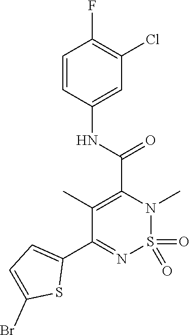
C1(C)=C(C(NC2=CC(Cl)=C(F)C=C2)=O)N(C)S(=O)(=O)N=C1C1=CC=C(Br)S1
